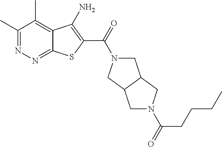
C1(C)=NN=C2C(=C1C)C(N)=C(C(=O)N1CC3C(C1)CN(C(=O)CCCC)C3)S2
